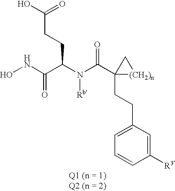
C1(CCC2(C(N(C(C(NO)=O)CCC(O)=O)[Rb])=O)[(CH2)n]C2)=CC=CC([R3])=C1
